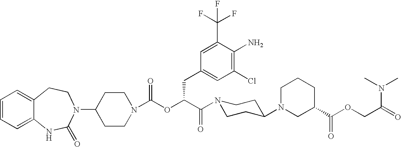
C12=CC=CC=C1NC(=O)N(C1CCN(C(OC(C(=O)N3CCC(N4CC(C(OCC(N(C)C)=O)=O)CCC4)CC3)CC3=CC(Cl)=C(N)C(C(F)(F)F)=C3)=O)CC1)CC2
